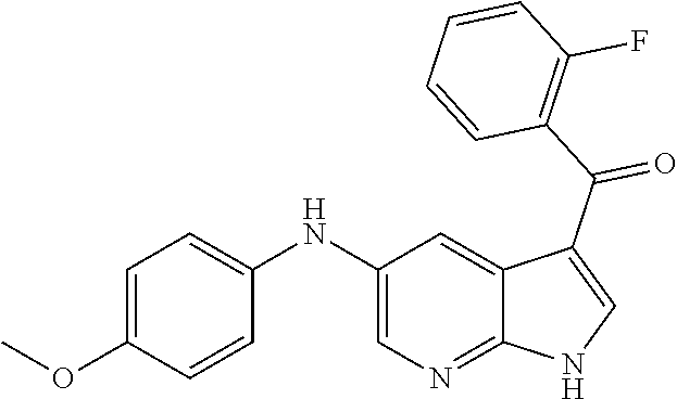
C1(NC2=CC=C(OC)C=C2)=CN=C2C(=C1)C(C(C1=C(F)C=CC=C1)=O)=CN2
